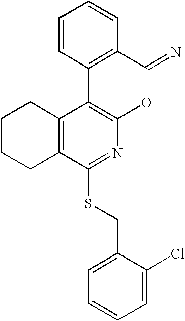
C1CCC2=C(C1)C(C1=C(C=N)C=CC=C1)=C(O)N=C2SCC1=CC=CC=C1Cl
